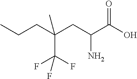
CCCC(CC(C(O)=O)N)(C(F)(F)F)C
